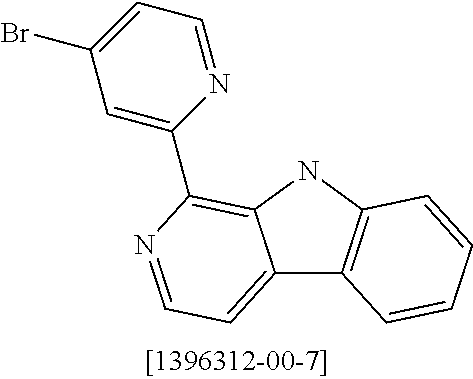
C12=CC=NC(C3=CC(Br)=CC=N3)=C1NC1=C2C=CC=C1
